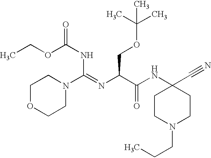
C1OCCN(C(=NC(C(NC2(C#N)CCN(CCC)CC2)=O)COC(C)(C)C)NC(=O)OCC)C1
